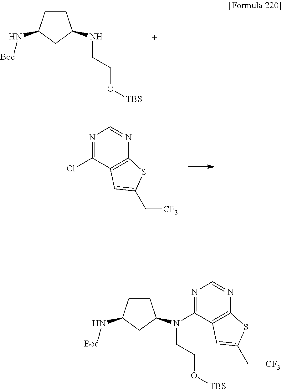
N1=C(Cl)C2=C(N=C1)SC(C[CF3])=C2.C1CC(N[Boc])CC1NCCO[TBS].C1CC(N[Boc])CC1N(CCO[TBS])C1=NC=NC2=C1C=C(C[CF3])S2
